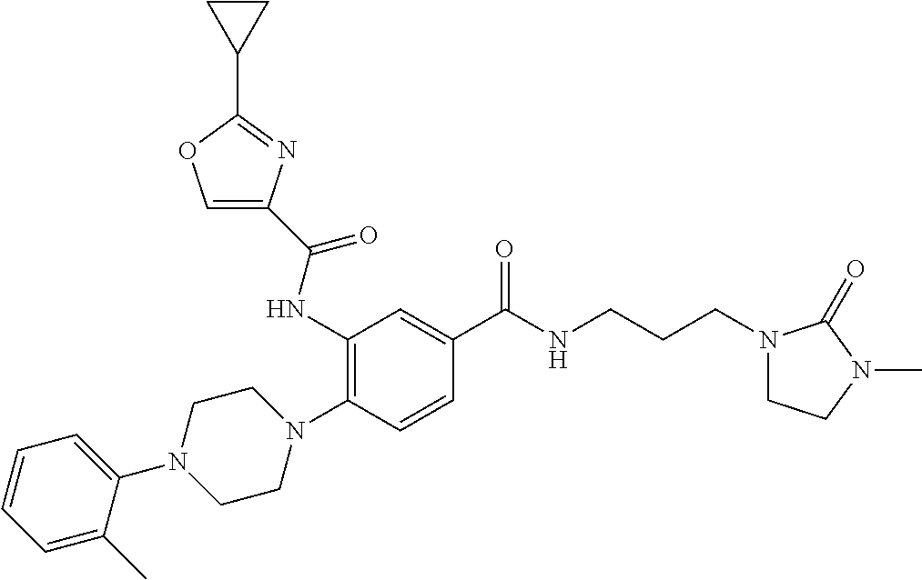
C1=C(C)C(N2CCN(C3=C(NC(=O)C4=COC(C5CC5)=N4)C=C(C(NCCCN4CCN(C)C4=O)=O)C=C3)CC2)=CC=C1
